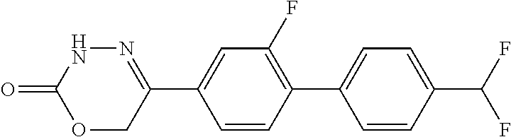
N1C(=O)OCC(C2=CC(F)=C(C3=CC=C(C(F)F)C=C3)C=C2)=N1
